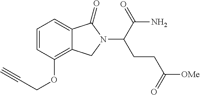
C1=CC(OCC#C)=C2C(=C1)C(=O)N(C(CCC([OMe])=O)C(N)=O)C2
